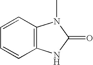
C1=CC2=C(C=C1)NC(=O)N2C
